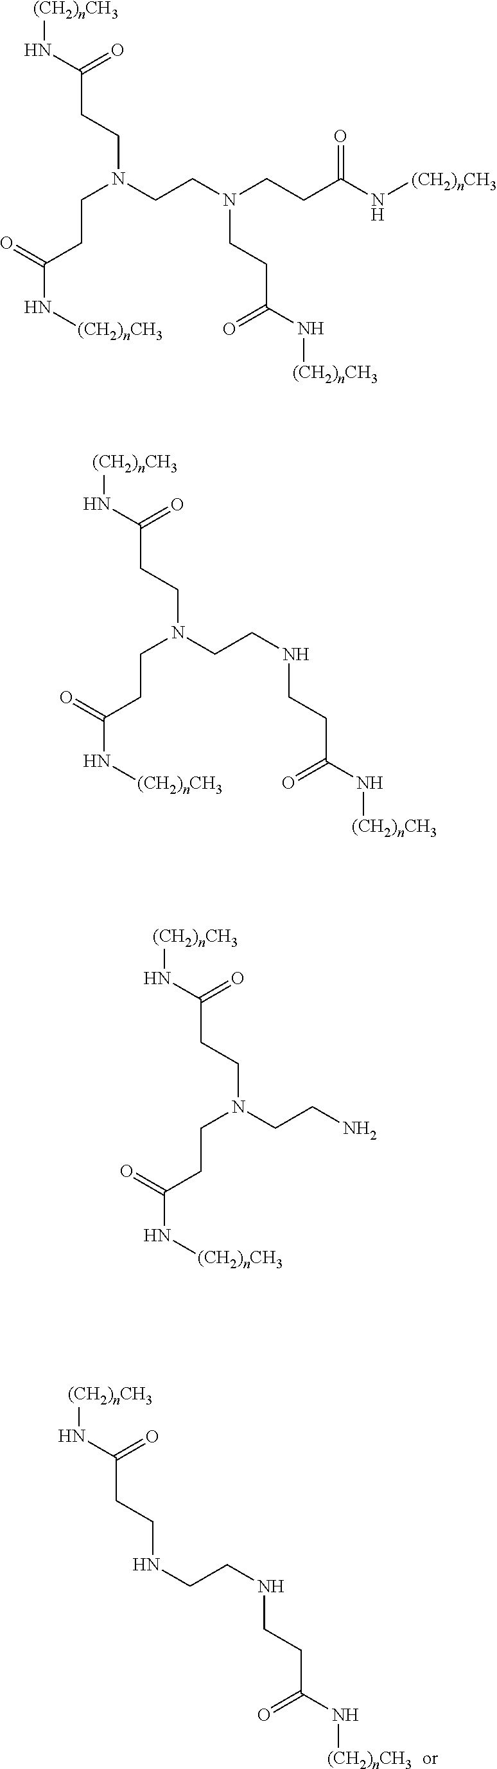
[(CH2)nCH3]NC(CCNCCNCCC(=O)N[(CH2)nCH3])=O.[(CH2)nCH3]NC(CCN(CCN(CCC(=O)N[(CH2)nCH3])CCC(=O)N[(CH2)nCH3])CCC(N[(CH2)nCH3])=O)=O.[(CH2)nCH3]NC(CCN(CCNCCC(=O)N[(CH2)nCH3])CCC(N[(CH2)nCH3])=O)=O.[(CH2)nCH3]NC(CCN(CCN)CCC(N[(CH2)nCH3])=O)=O
